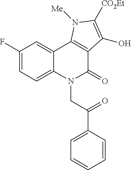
C1(F)=CC=C2C(=C1)C1=C(C(=O)N2CC(C2=CC=CC=C2)=O)C(O)=C([CO2Et])N1[Me]
